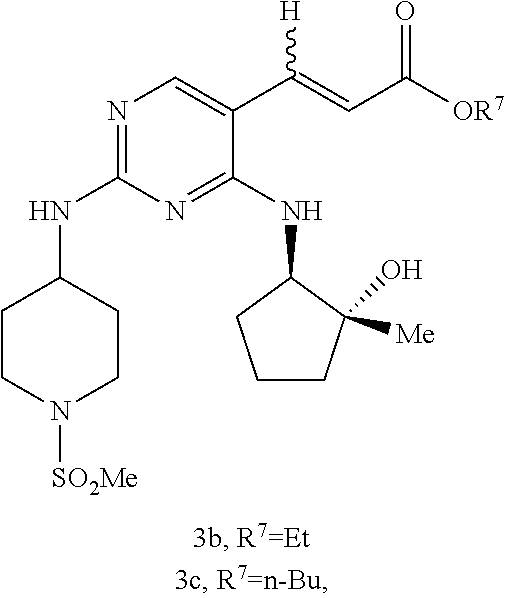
N1=C(NC2CCN([SO2Me])CC2)N=C(NC2CCCC2([Me])O)C(C(=CC([OR7])=O)[H])=C1
